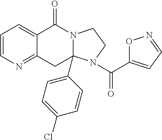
C1=CN=C2C(=C1)C(=O)N1CCN(C(=O)C3=CC=NO3)C1(C1=CC=C(Cl)C=C1)C2
